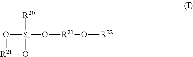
O1[R21]O[Si]1([R20])O[R21]O[R22]
